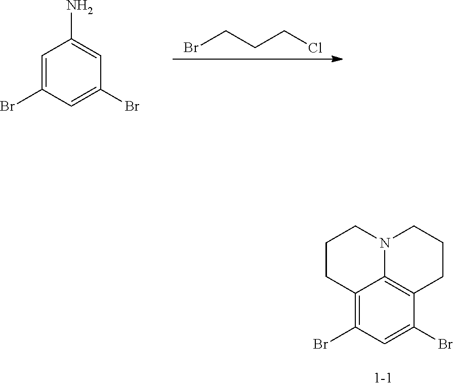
C1=C(Br)C=C(Br)C=C1N.BrCCCCl.C12=C(Br)C=C(Br)C3=C1N(CCC3)CCC2
